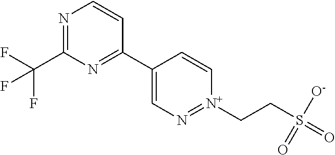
N1=C(C(F)(F)F)N=C(C2=CN=[N+](CCS(=O)([O-])=O)C=C2)C=C1
